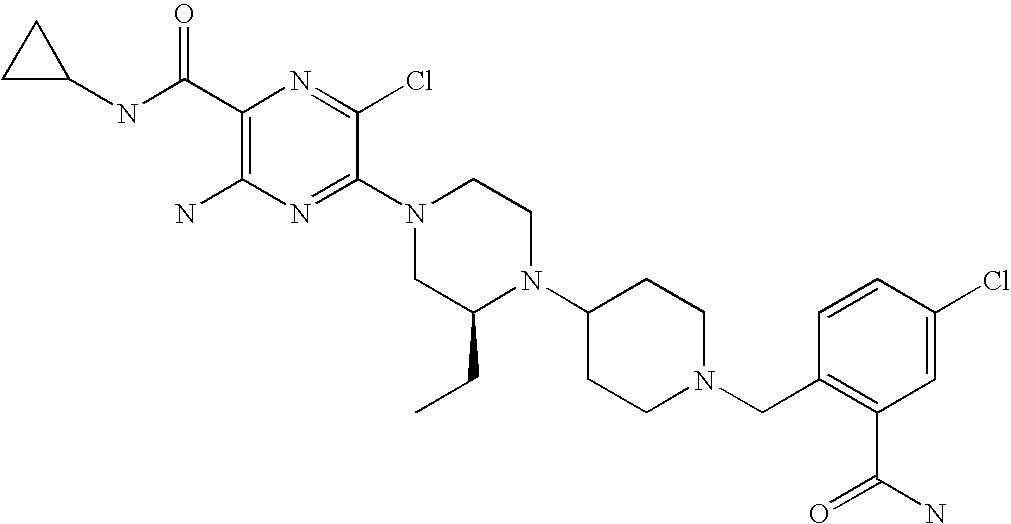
C1(C(NC2CC2)=O)=C(N)N=C(N2CC(CC)N(C3CCN(CC4=C(C(N)=O)C=C(Cl)C=C4)CC3)CC2)C(Cl)=N1
